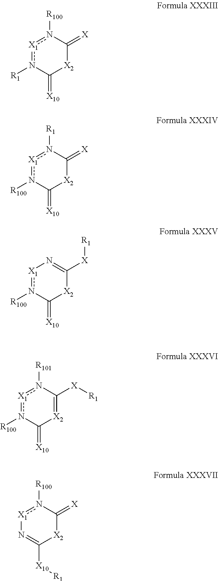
[X1]1n([R1])C(=[X10])[X2]C(=[X])n1[R100].[X1]1n([R100])C(=[X10])[X2]C(=[X])n1[R1].[X1]1n([R100])C(=[X10])[X2]C([X][R1])=N1.[X1]1n([R100])C(=[X10])[X2]=C([X][R1])n1[R101].[X1]1n([R100])C(=[X])[X2]C([X10][R1])=N1
